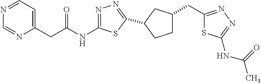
C(C(NC1=NN=C(C2CC(CC3=NN=C(NC(=O)C)S3)CC2)S1)=O)C1=CC=NC=N1
